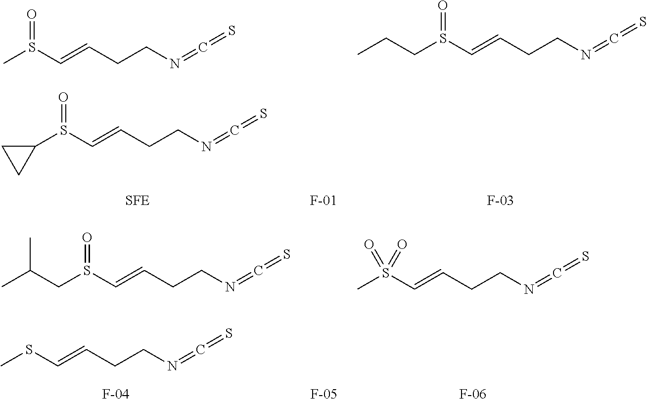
O=S(C=CCCN=C=S)C.O=S(C=CCCN=C=S)C1CC1.O=S(C=CCCN=C=S)CC(C)C.C(CCN=C=S)=CSC.S(C=CCCN=C=S)(CCC)=O.S(C=CCCN=C=S)(C)(=O)=O
